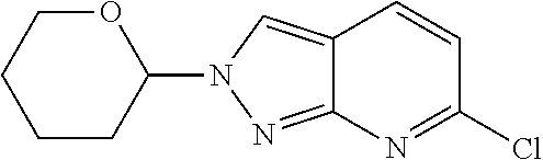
C1(Cl)=NC2=NN(C3OCCCC3)C=C2C=C1
